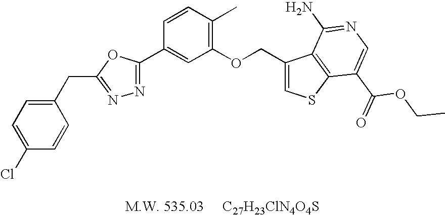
C1(CC2=NN=C(C3=CC(OCC4=CSC5=C4C(N)=NC=C5C(OCC)=O)=C(C)C=C3)O2)=CC=C(Cl)C=C1
